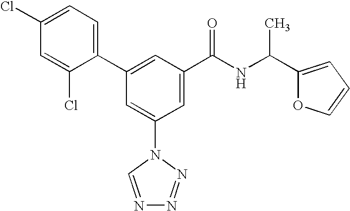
C1(C2=CC(C(NC(C3=CC=CO3)C)=O)=CC(N3C=NN=N3)=C2)=CC=C(Cl)C=C1Cl
